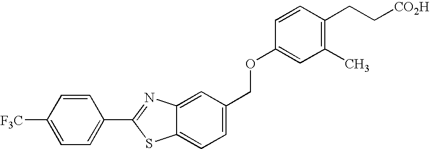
C1([F3C])=CC=C(C2=NC3=CC(COC4=CC(C)=C(CC[CO2H])C=C4)=CC=C3S2)C=C1
